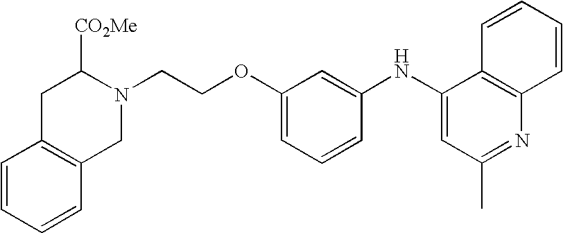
C1=CC=CC2=C1CC([CO2Me])N(CCOC1=CC=CC(NC3=CC(C)=NC4=C3C=CC=C4)=C1)C2
